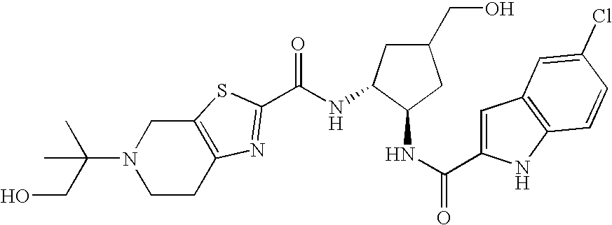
C(NC1CC(CO)CC1NC(C1=CC2=C(N1)C=CC(Cl)=C2)=O)(=O)C1=NC2=C(CN(C(CO)(C)C)CC2)S1
